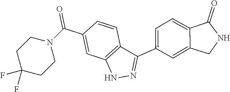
C12=CC(C3=NNC4=C3C=CC(C(N3CCC(F)(F)CC3)=O)=C4)=CC=C1C(=O)NC2
